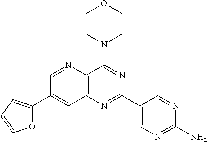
O1C(C2=CC3=C(C(N4CCOCC4)=NC(C4=CN=C(N)N=C4)=N3)N=C2)=CC=C1
